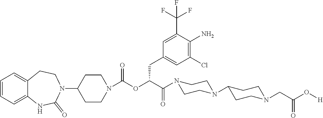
C1=CC=C2C(=C1)CCN(C1CCN(C(OC(CC3=CC(Cl)=C(N)C(C(F)(F)F)=C3)C(=O)N3CCN(C4CCN(CC(O[H])=O)CC4)CC3)=O)CC1)C(=O)N2
